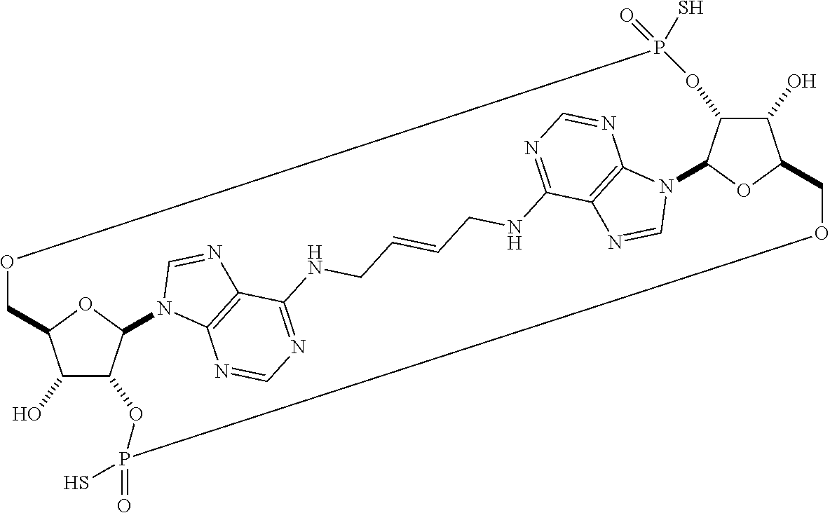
C1(O)C2C3OC1COP(S)(=O)OC1C(O)C(OC1N1C4=C(C(=NC=N4)NCC=CCNC4=NC=NC5=C4N=CN35)N=C1)COP(=O)(S)O2
